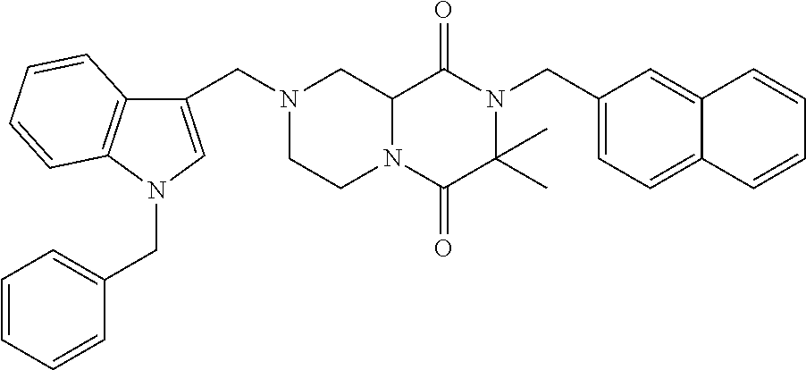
C1(CN2CC3N(C(=O)C(C)(C)N(CC4=CC=C5C(=C4)C=CC=C5)C3=O)CC2)=CN(CC2=CC=CC=C2)C2=C1C=CC=C2
